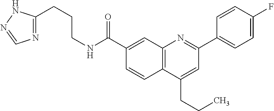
C1(C(NCCCC2=NC=NN2)=O)=CC2=C(C=C1)C(CCC)=CC(C1=CC=C(F)C=C1)=N2
